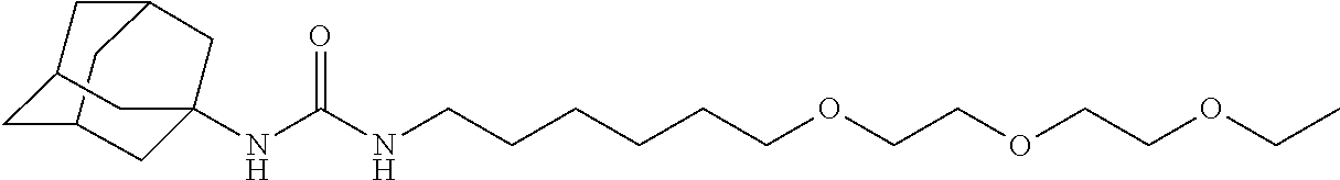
C12CC3CC(C1)CC(NC(NCCCCCCOCCOCCOCC)=O)(C3)C2
